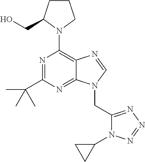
C1CC(CO)N(C2=C3C(=NC(C(C)(C)C)=N2)N(CC2=NN=NN2C2CC2)C=N3)C1
